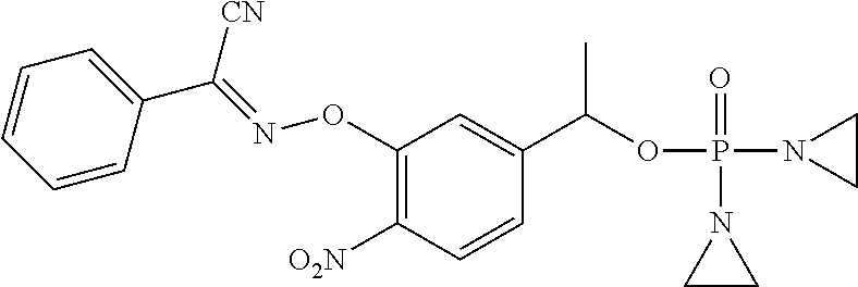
C1(ON=C(C2=CC=CC=C2)[CN])=C([O2N])C=CC(C(OP(N2CC2)(=O)N2CC2)C)=C1
